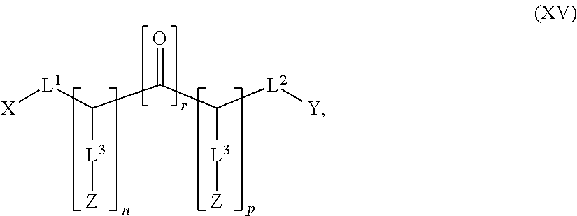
O=C(C([L2][Y])[L3][Z])C([L1][X])[L3][Z]
